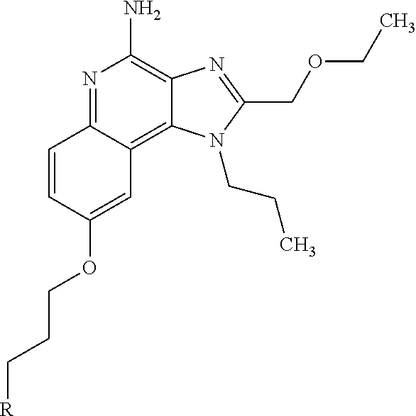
C1=CC2=NC(N)=C3C(=C2C=C1OCCC[R])N(CCC)C(COCC)=N3
